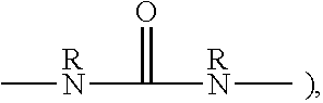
[RN](C([RN]C)=O)C
